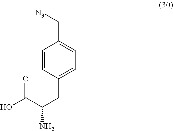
C1=CC(CC(N)C(O)=O)=CC=C1C[N3]
